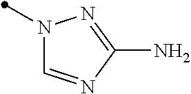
N1(C)C=NC(N)=N1
